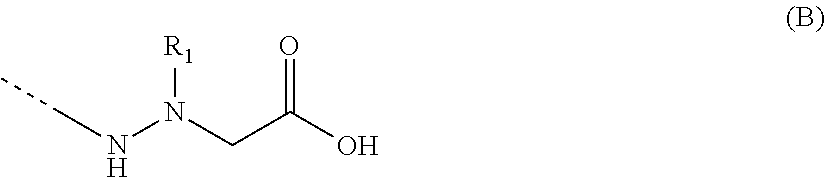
C(NN(CC(O)=O)[R1])C
